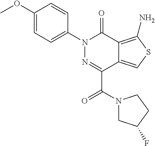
C1(OC)=CC=C(N2N=C(C(=O)N3CC(F)CC3)C3=CSC(N)=C3C2=O)C=C1
